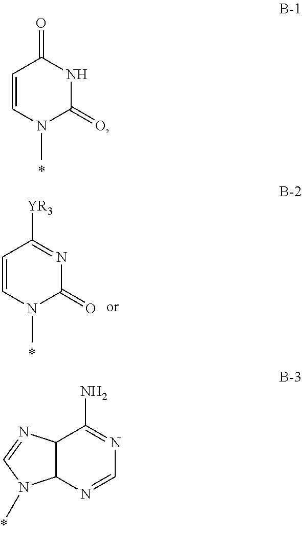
C1=CN(C)C(=O)NC1=O.C1=CN(C)C(=O)N=C1[YR3].C12C(N=CN=C1N)N(C)C=N2
